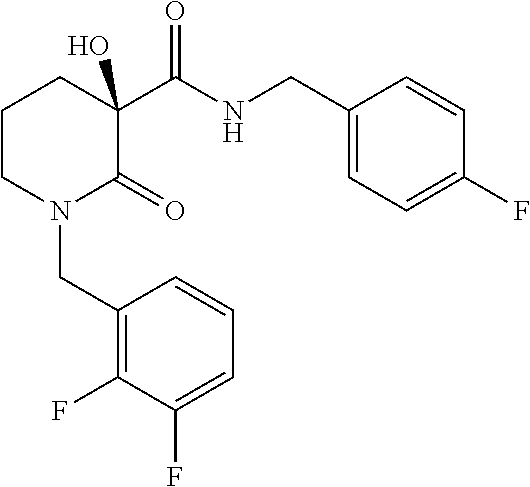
C1CN(CC2=C(F)C(F)=CC=C2)C(=O)C(O)(C(NCC2=CC=C(F)C=C2)=O)C1
